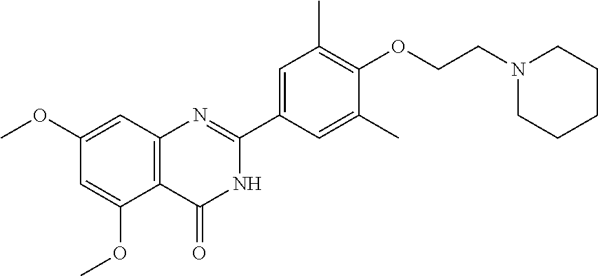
C1CCCCN1CCOC1=C(C)C=C(C2=NC3=C(C(=O)N2)C(OC)=CC(OC)=C3)C=C1C
